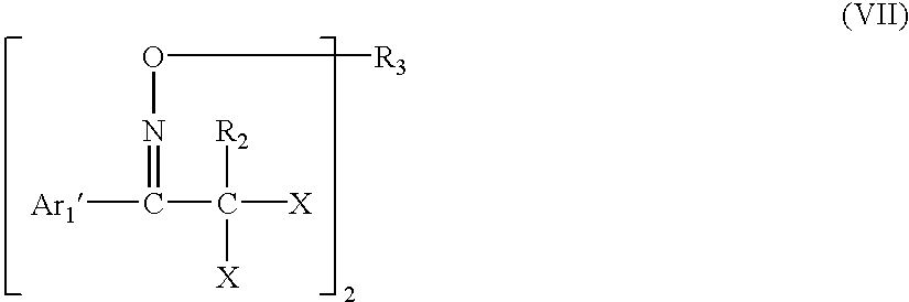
[Ar1]C(C([X])([R2])[X])=NO[R3]
